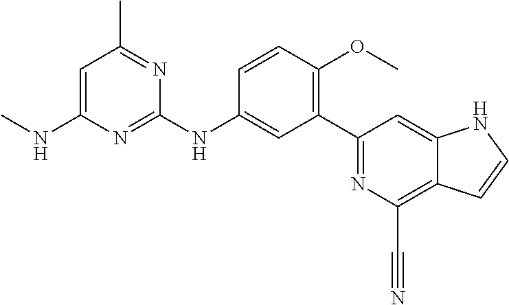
C1=C(NC)N=C(NC2=CC(C3=NC(C#N)=C4C(=C3)NC=C4)=C(OC)C=C2)N=C1C
